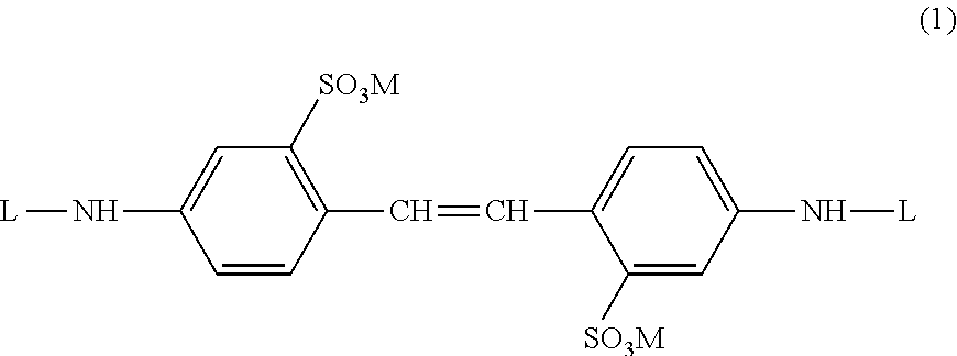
[L]NC1=CC([SO3M])=C(C=CC2=CC=C(N[L])C=C2[SO3M])C=C1
